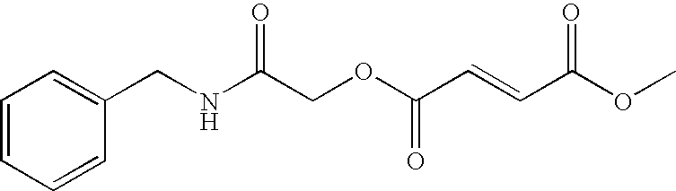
C1(CNC(COC(C=CC(OC)=O)=O)=O)=CC=CC=C1
